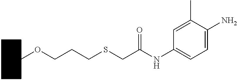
C1(NC(CSCCCOC2CCCCC2)=O)=CC=C(N)C(C)=C1
